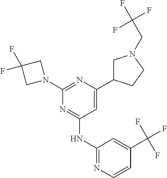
N1=C(NC2=NC=CC(C(F)(F)F)=C2)C=C(C2CN(CC(F)(F)F)CC2)N=C1N1CC(F)(F)C1
